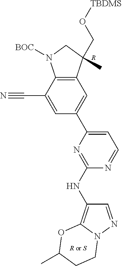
[R].C1=C(C2=CC=NC(NC3=C4N(N=C3)CCC(C)O4)=N2)C=C(C#N)C2=C1C(C)(CO[TBDMS])CN2[BOC]
